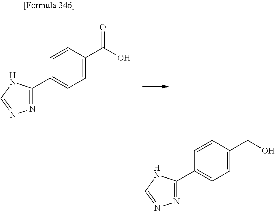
C1=C(C(O)=O)C=CC(C2=NN=CN2)=C1.C1=C(CO)C=CC(C2=NN=CN2)=C1
